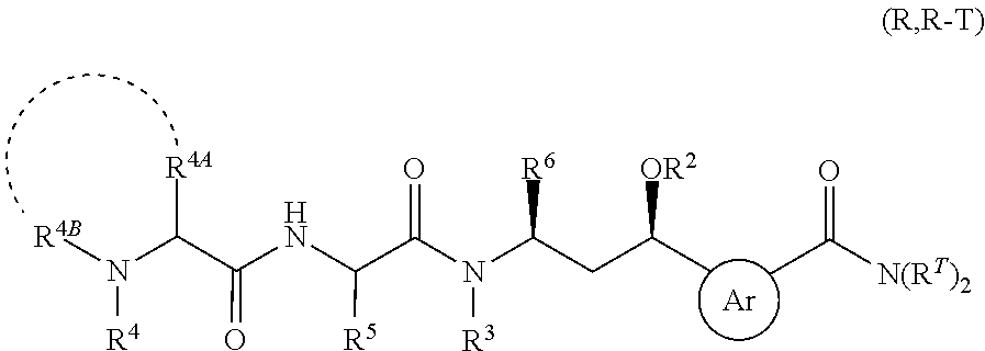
[Ar].CC([N(RT)2])=O.[R4A]C(N([R4])[R4B])C(NC(C(N(C(CC(C)[OR2])[R6])[R3])=O)[R5])=O
